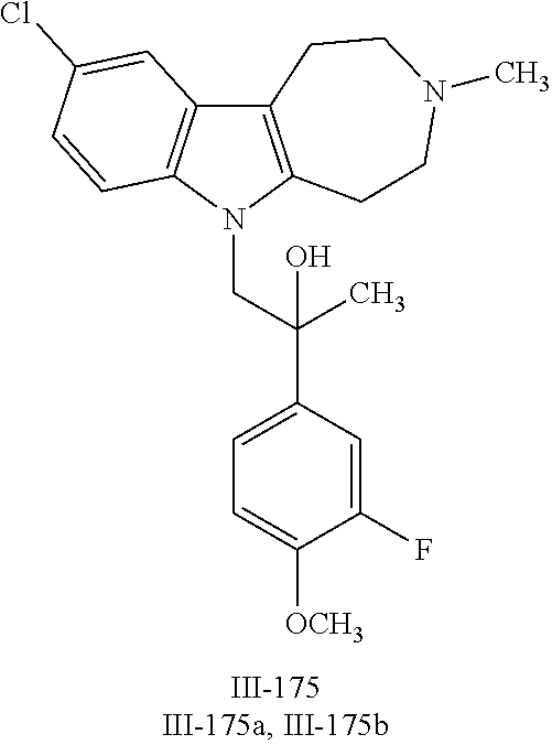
N1(CC(C2=CC=C([OCH3])C(F)=C2)(C)O)C2=C(C3=C1C=CC(Cl)=C3)CCN(C)CC2
